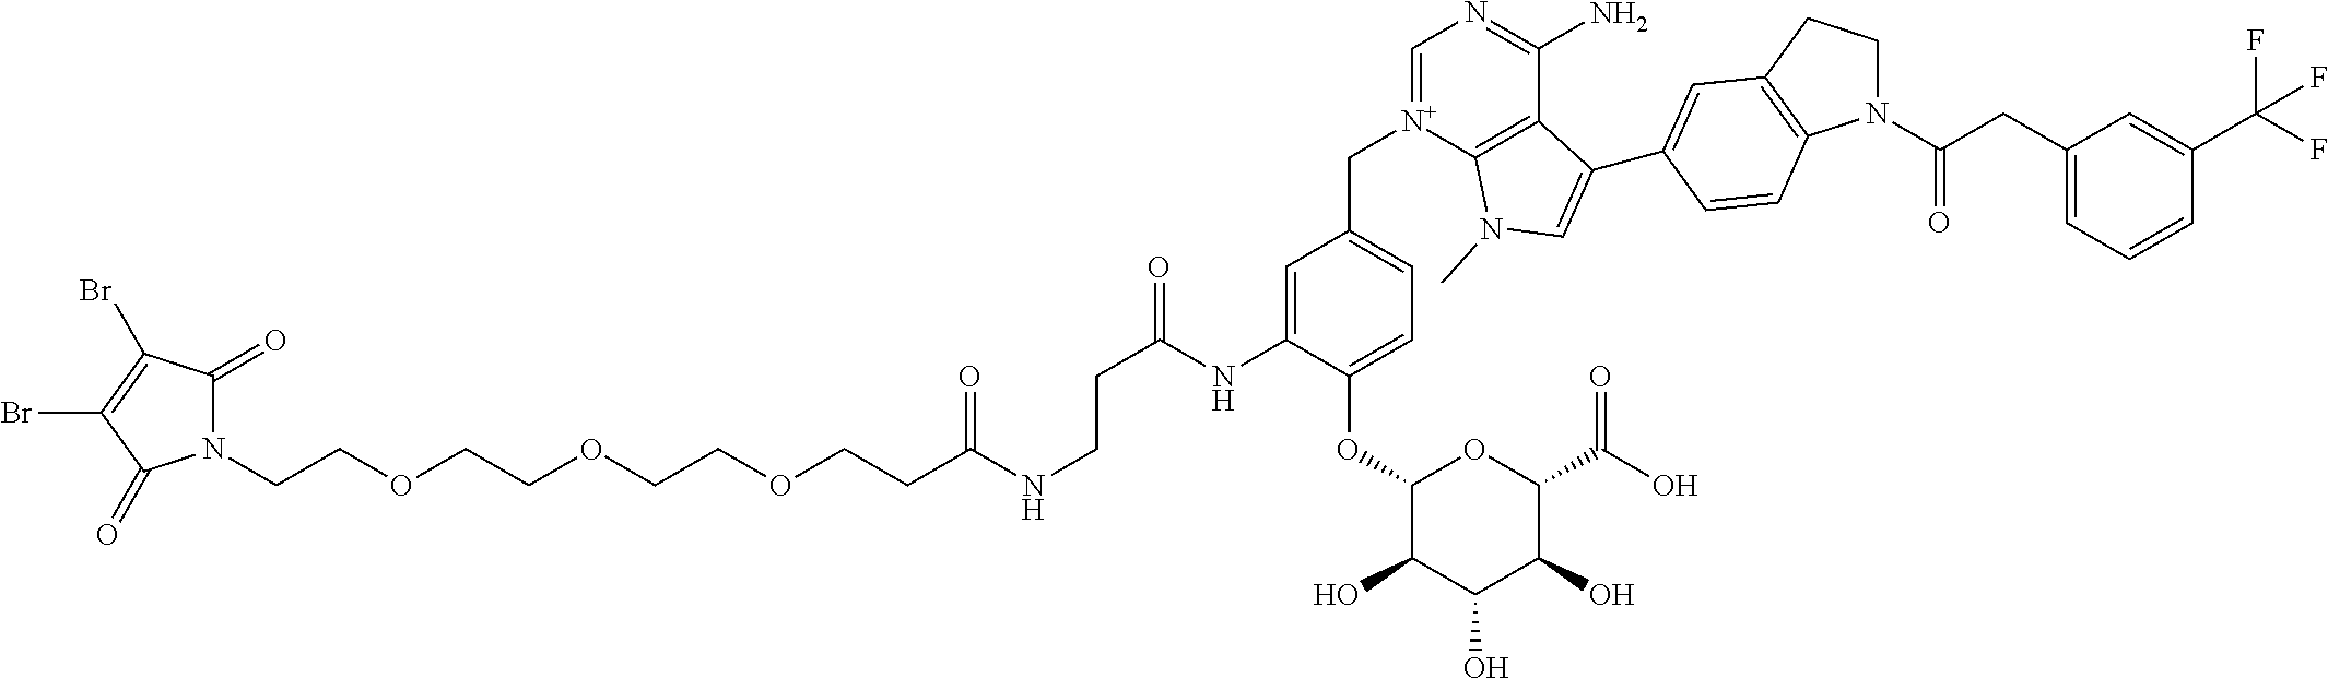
N1(CCOCCOCCOCCC(NCCC(=O)NC2=CC(C[N+]3=CN=C(N)C4=C3N(C)C=C4C3=CC4=C(N(C(CC5=CC=CC(C(F)(F)F)=C5)=O)CC4)C=C3)=CC=C2OC2C(O)C(O)C(O)C(C(O)=O)O2)=O)C(=O)C(Br)=C(Br)C1=O
